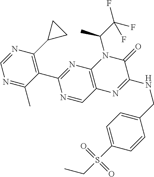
N1=C(C)C(C2=NC3=C(C=N2)N=C(NCC2=CC=C(S(CC)(=O)=O)C=C2)C(=O)N3C(C)C(F)(F)F)=C(C2CC2)N=C1
